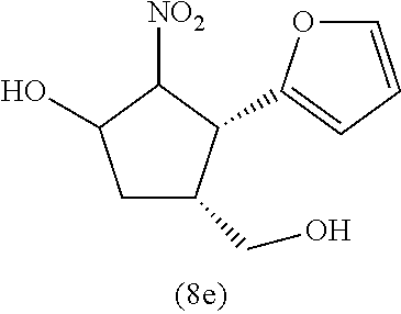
C1C(CO)C(C2=CC=CO2)C([NO2])C1O
